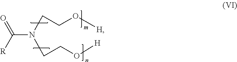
N(C(=O)[R])(CCO[H])CCO[H]
